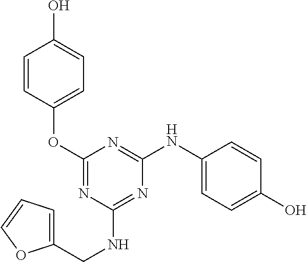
C1(OC2=CC=C(O)C=C2)=NC(NCC2=CC=CO2)=NC(NC2=CC=C(O)C=C2)=N1
